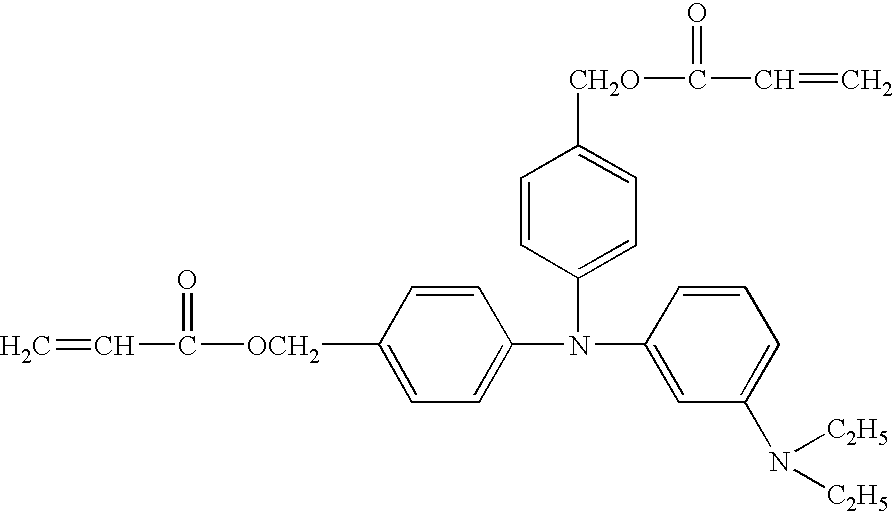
C1=C(N(C2=CC(N([C2H5])[C2H5])=CC=C2)C2=CC=C([CH2O]C(C=C)=O)C=C2)C=CC([OCH2]C(=O)C=C)=C1
